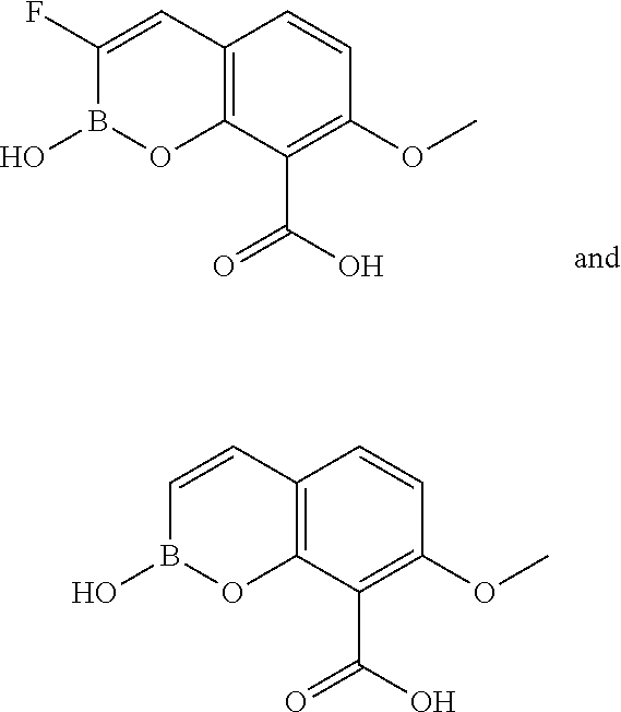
C12=C(C(C(O)=O)=C(OC)C=C1)OB(O)C(F)=C2.C12=C(C(C(O)=O)=C(OC)C=C1)OB(O)C=C2
